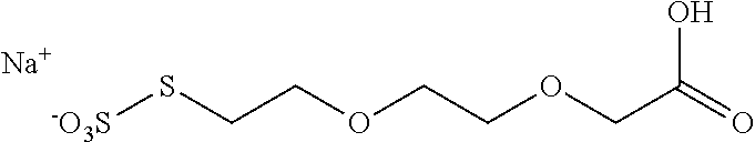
[-O3S]SCCOCCOCC(=O)O.[Na]
